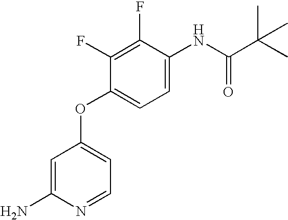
C1=C(N)N=CC=C1OC1=CC=C(NC(=O)C(C)(C)C)C(F)=C1F
